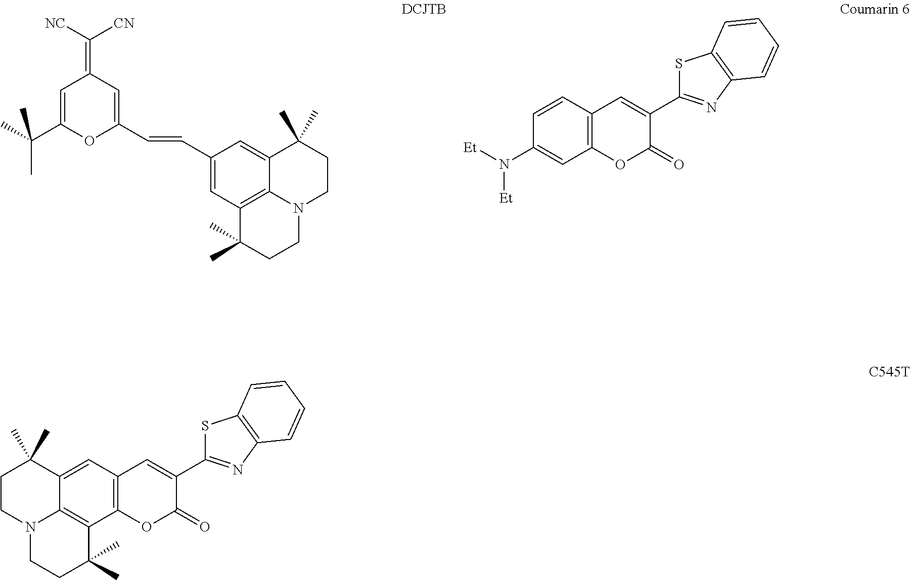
C1(C=CC2=CC(=C([CN])[NC])C=C(C(C)(C)C)O2)=CC2=C3C(=C1)C(C)(C)CCN3CCC2(C)C.C12=C(C=CC(N([Et])[Et])=C1)C=C(C1=NC3=C(S1)C=CC=C3)C(=O)O2.C12=C(C=C3C4=C1C(C)(C)CCN4CCC3(C)C)C=C(C1=NC3=C(S1)C=CC=C3)C(=O)O2
